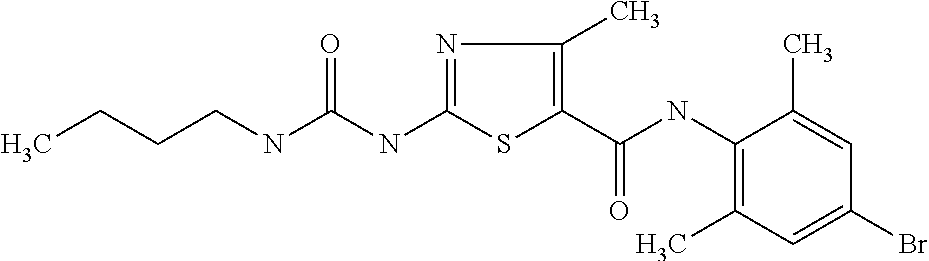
CCCCNC(NC1=NC(C)=C(C(NC2=C(C)C=C(Br)C=C2C)=O)S1)=O
